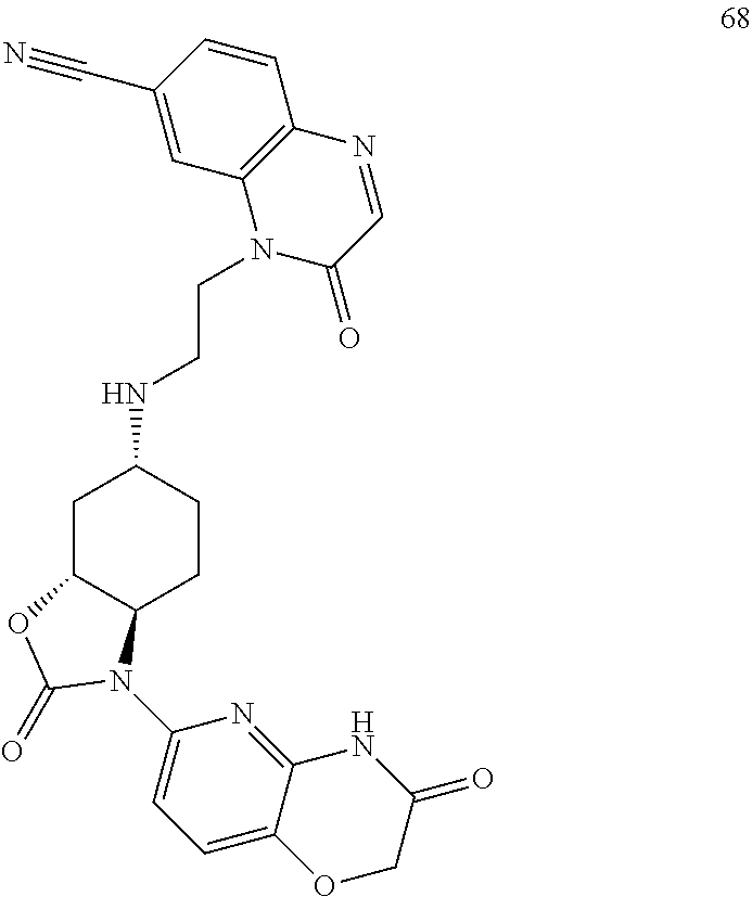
N(C1CC2C(CC1)N(C1=CC=C3C(=N1)NC(=O)CO3)C(=O)O2)CCN1C(=O)C=NC2=C1C=C(C#N)C=C2
